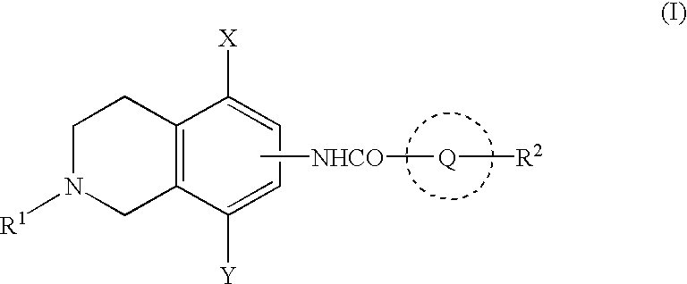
C1N([R1])CC2=C(C1)C([X])=CC=C2[Y].C[NHCO][Q][R2]
